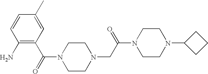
C1(N)=C(C(N2CCN(CC(=O)N3CCN(C4CCC4)CC3)CC2)=O)C=C(C)C=C1
